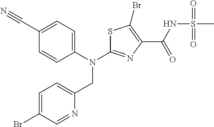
N(C1=NC(C(NS(C)(=O)=O)=O)=C(Br)S1)(CC1=CC=C(Br)C=N1)C1=CC=C(C#N)C=C1
